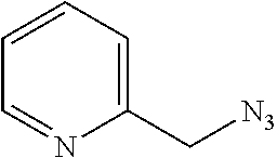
C1=CC=C(C[N3])N=C1
